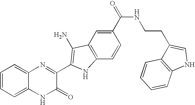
C1=C2C(=CC=C1)N=C(C1=C(N)C3=C(C=CC(C(=O)NCCC4=CNC5=C4C=CC=C5)=C3)N1)C(=O)N2
